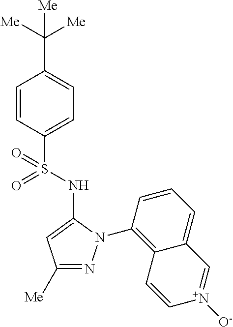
C1=CC(S(=O)(NC2=CC([Me])=NN2C2=C3C(=CC=C2)C=[N+]([O-])C=C3)=O)=CC=C1C([Me])([Me])[Me]
